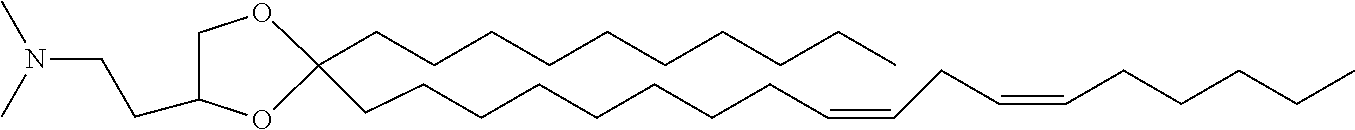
C1C(CCN(C)C)OC(CCCCCCCCCC)(CCCCCCCCC=CCC=CCCCCC)O1
